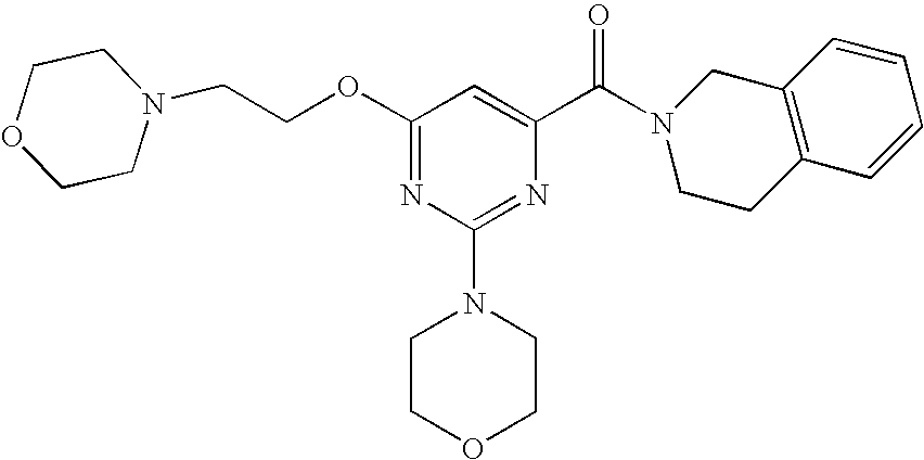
O(C1=NC(N2CCOCC2)=NC(C(=O)N2CCC3=C(C2)C=CC=C3)=C1)CCN1CCOCC1
